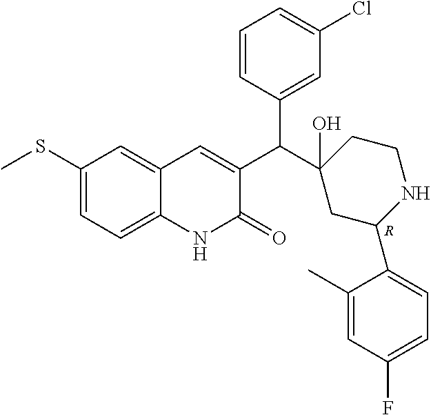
[R].C1(SC)=CC=C2C(=C1)C=C(C(C1(O)CC(C3=CC=C(F)C=C3C)NCC1)C1=CC(Cl)=CC=C1)C(=O)N2
